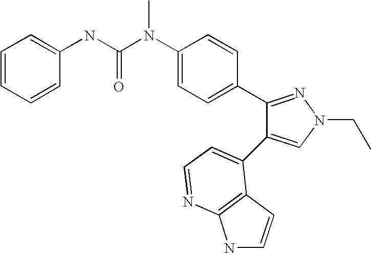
C(N(C1=CC=C(C2=NN(CC)C=C2C2=CC=NC3=C2C=CN3)C=C1)C)(=O)NC1=CC=CC=C1
